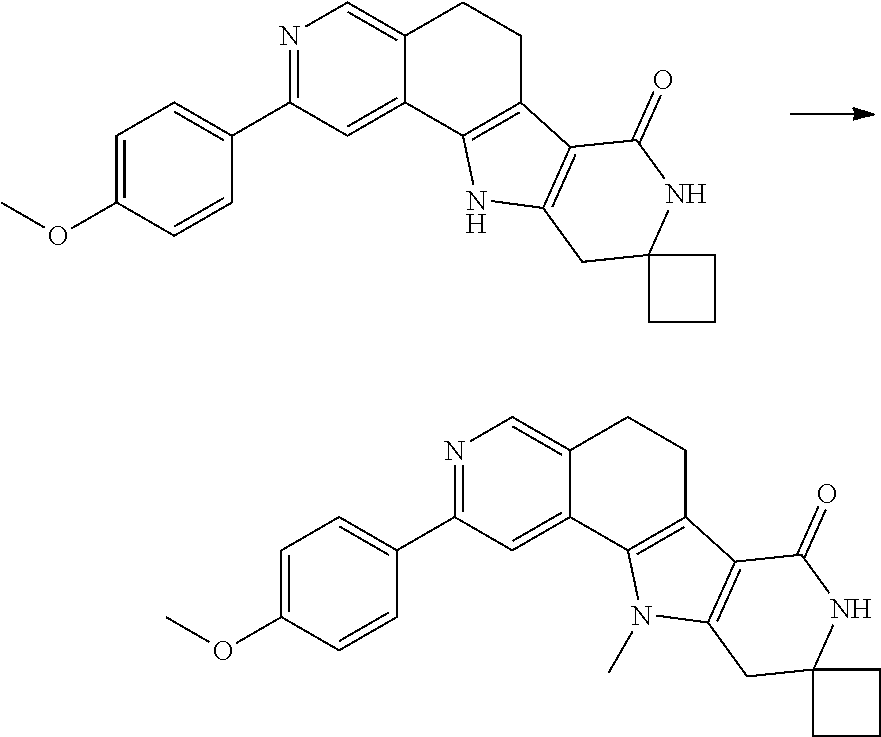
N1=C(C2=CC=C(OC)C=C2)C=C2C(=C1)CCC1=C2NC2=C1C(=O)NC1(C2)CCC1.N1=C(C2=CC=C(OC)C=C2)C=C2C(=C1)CCC1=C2N(C)C2=C1C(=O)NC1(C2)CCC1
